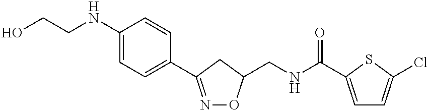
C1(NCCO)=CC=C(C2=NOC(CNC(=O)C3=CC=C(Cl)S3)C2)C=C1
